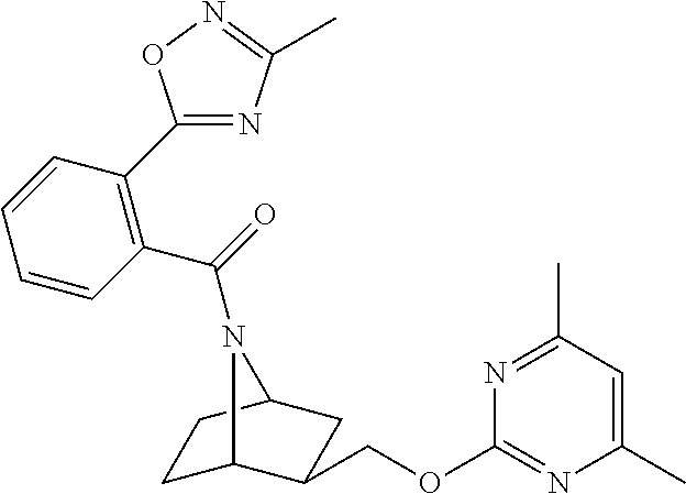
C1C2C(COC3=NC(C)=CC(C)=N3)CC(C1)N2C(=O)C1=C(C2=NC(C)=NO2)C=CC=C1
